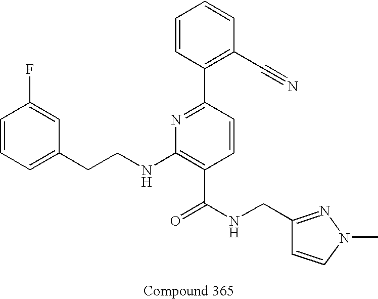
C1=CC=C(CCNC2=C(C(NCC3=NN(C)C=C3)=O)C=CC(C3=C(C#N)C=CC=C3)=N2)C=C1F
